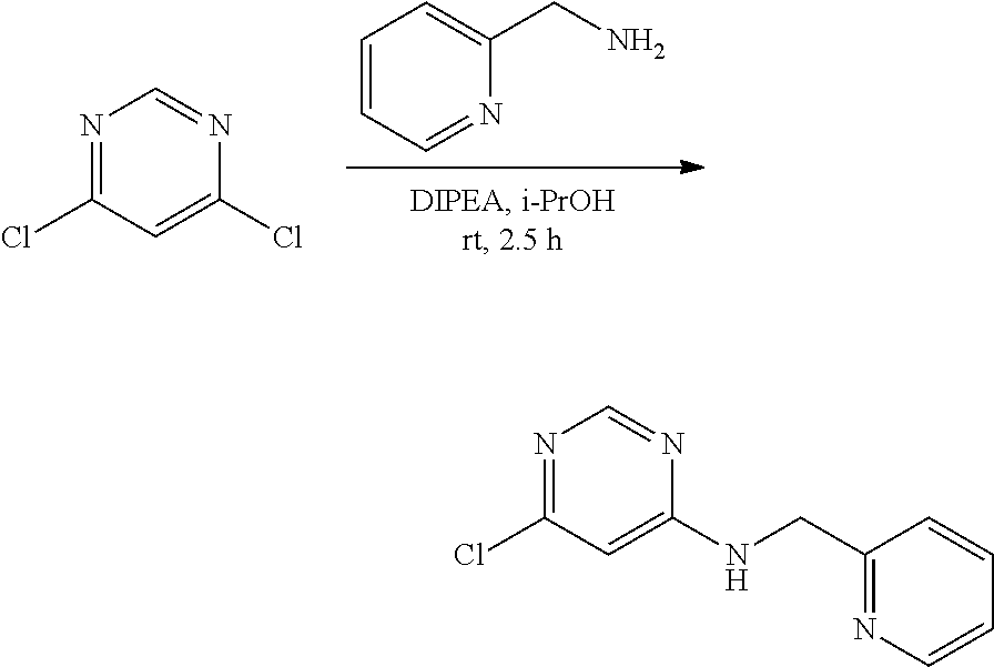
C1=CC=NC(CN)=C1.N1=C(Cl)C=C(Cl)N=C1.N1=C(Cl)C=C(NCC2=NC=CC=C2)N=C1
